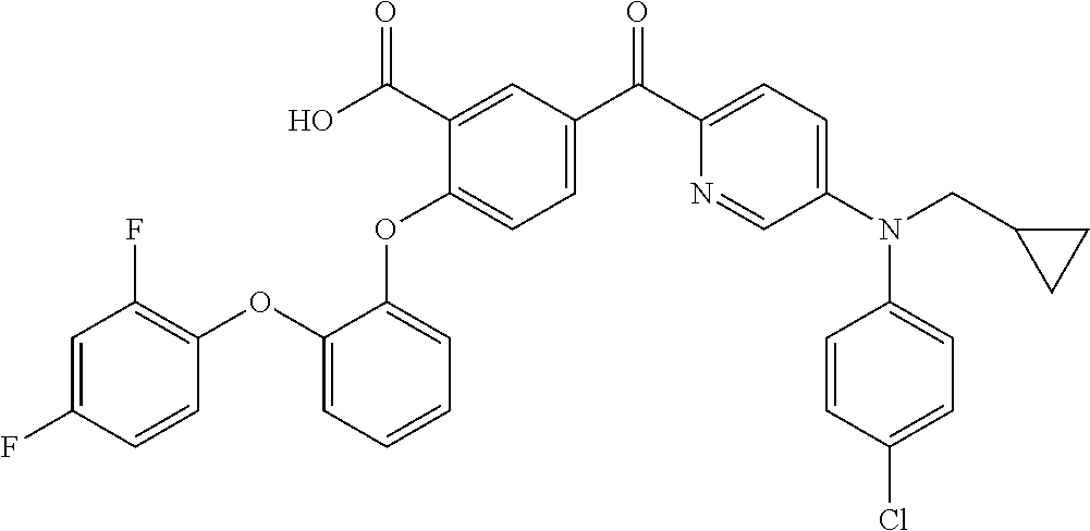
C1(OC2=CC=C(C(C3=CC=C(N(C4=CC=C(Cl)C=C4)CC4CC4)C=N3)=O)C=C2C(O)=O)=CC=CC=C1OC1=C(F)C=C(F)C=C1
